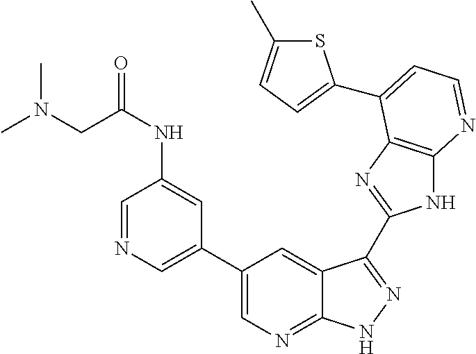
C1(C2=CN=CC(NC(CN(C)C)=O)=C2)=CN=C2C(=C1)C(C1=NC3=C(N1)N=CC=C3C1=CC=C(C)S1)=NN2
